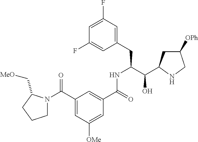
C1(CC(C(C2CC([OPh])CN2)O)NC(C2=CC(C(N3CCCC3C[MeO])=O)=CC([OMe])=C2)=O)=CC(F)=CC(F)=C1
